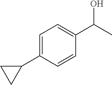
C1=C(C2CC2)C=CC(C(C)O)=C1
